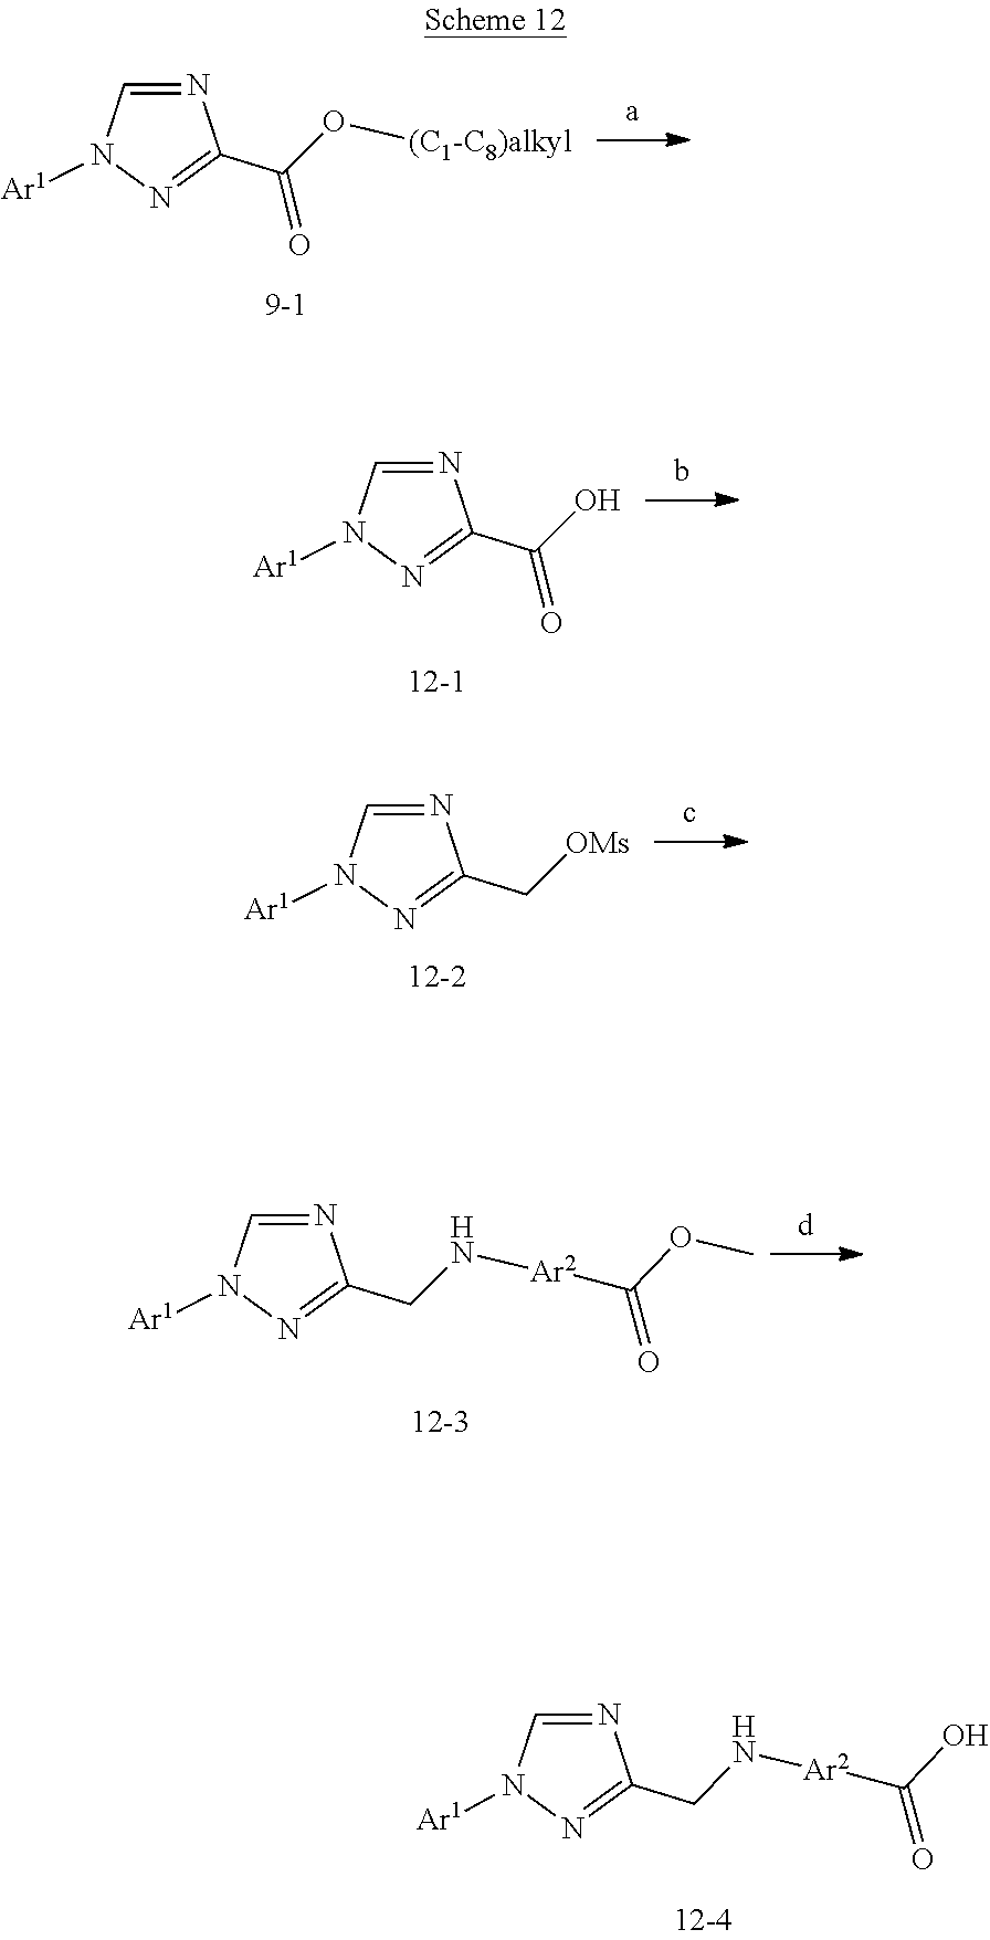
O([(C1-C8)alkyl])C(C1=NN([Ar1])C=N1)=O.OC(C1=NN([Ar1])C=N1)=O.[OMs]CC1=NN([Ar1])C=N1.N([Ar2]C(=O)OC)CC1=NN([Ar1])C=N1.N(CC1=NN([Ar1])C=N1)[Ar2]C(=O)O
